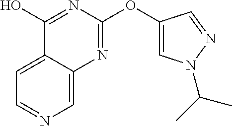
C1=C2C(=CN=C1)N=C(OC1=CN(C(C)C)N=C1)N=C2O
